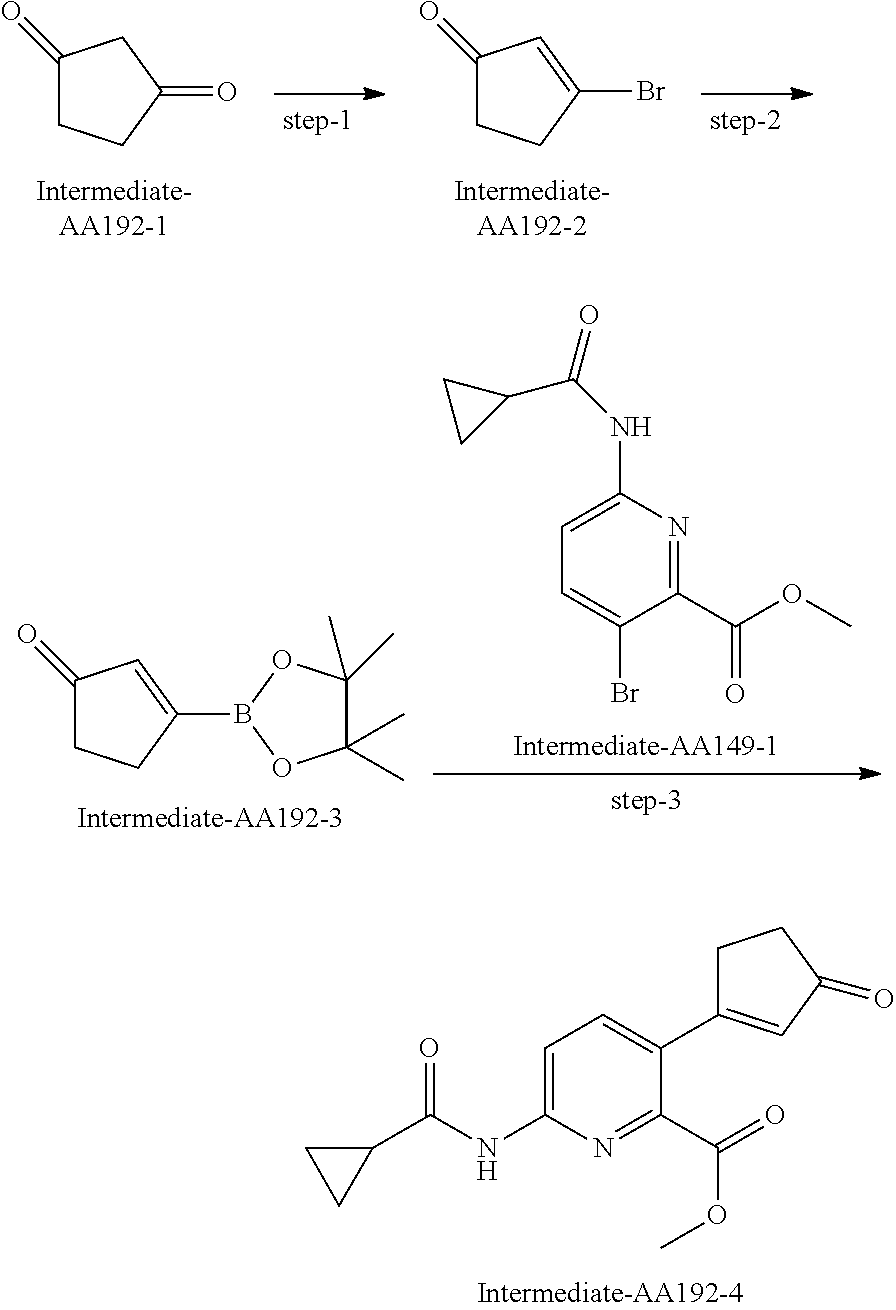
C1C(=O)C=C(Br)C1.C1C(=O)CC(=O)C1.C1=C(NC(=O)C2CC2)N=C(C(OC)=O)C(Br)=C1.C1C(=O)C=C(B2OC(C)(C)C(C)(C)O2)C1.C1=C(NC(=O)C2CC2)N=C(C(OC)=O)C(C2=CC(=O)CC2)=C1
